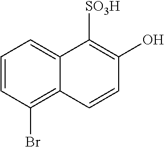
C1=CC(Br)=C2C(=C1)C([SO3H])=C(O)C=C2
